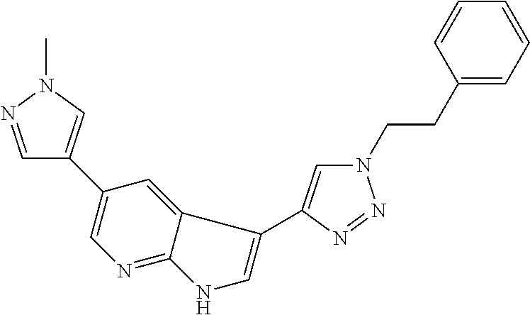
C1=NN(C)C=C1C1=CN=C2C(=C1)C(C1=CN(CCC3=CC=CC=C3)N=N1)=CN2
